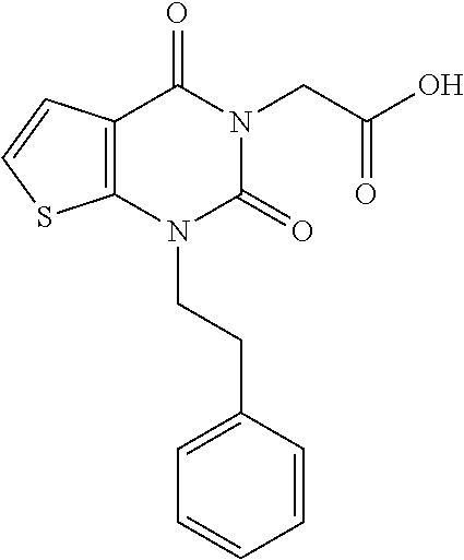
C12=C(N(CCC3=CC=CC=C3)C(=O)N(CC(O)=O)C1=O)SC=C2
